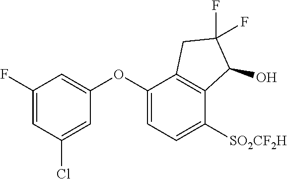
C1(F)=CC(Cl)=CC(OC2=CC=C([SO2CF2H])C3=C2CC(F)(F)C3O)=C1
